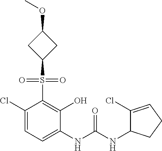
C1(Cl)=CC=C(NC(NC2C(Cl)=CCC2)=O)C(O)=C1S(=O)(=O)C1CC(OC)C1
